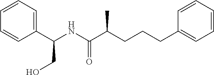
O=C(NC(C1=CC=CC=C1)CO)C(CCCC1=CC=CC=C1)C
